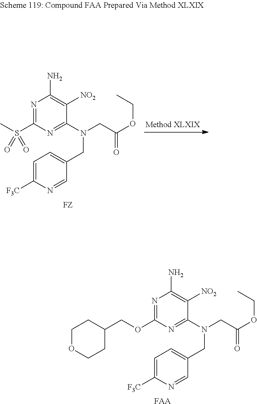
[FZ].N1=CC(CN(CC(OCC)=O)C2=NC(S(C)(=O)=O)=NC(N)=C2[NO2])=CC=C1[F3C].[FAA].N1=CC(CN(CC(OCC)=O)C2=NC(OCC3CCOCC3)=NC(N)=C2[NO2])=CC=C1[F3C]
